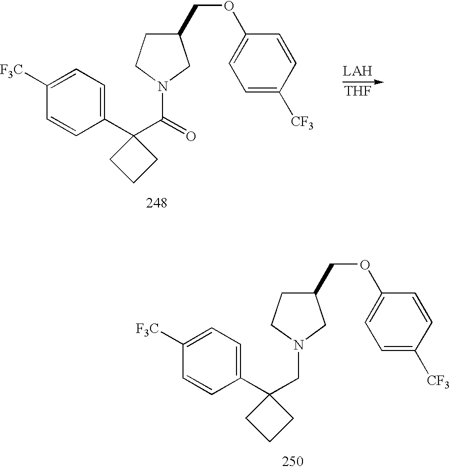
C1(COC2=CC=C([CF3])C=C2)CCN(C(=O)C2(C3=CC=C([F3C])C=C3)CCC2)C1.[LAH].[THF].C1(COC2=CC=C([CF3])C=C2)CCN(CC2(C3=CC=C([F3C])C=C3)CCC2)C1
